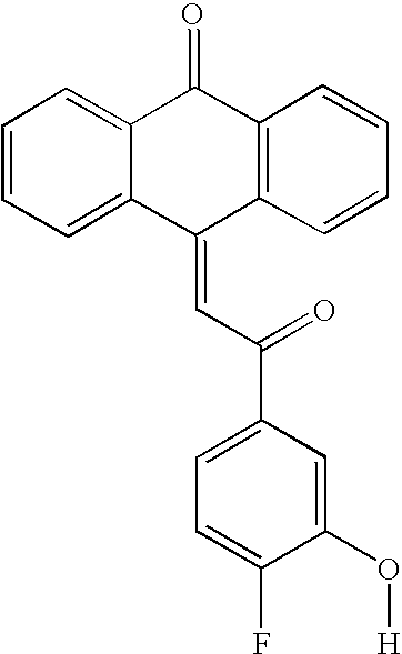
C1=CC=C2C(=C1)C(=CC(C1=CC=C(F)C(O[H])=C1)=O)C1=C(C2=O)C=CC=C1
